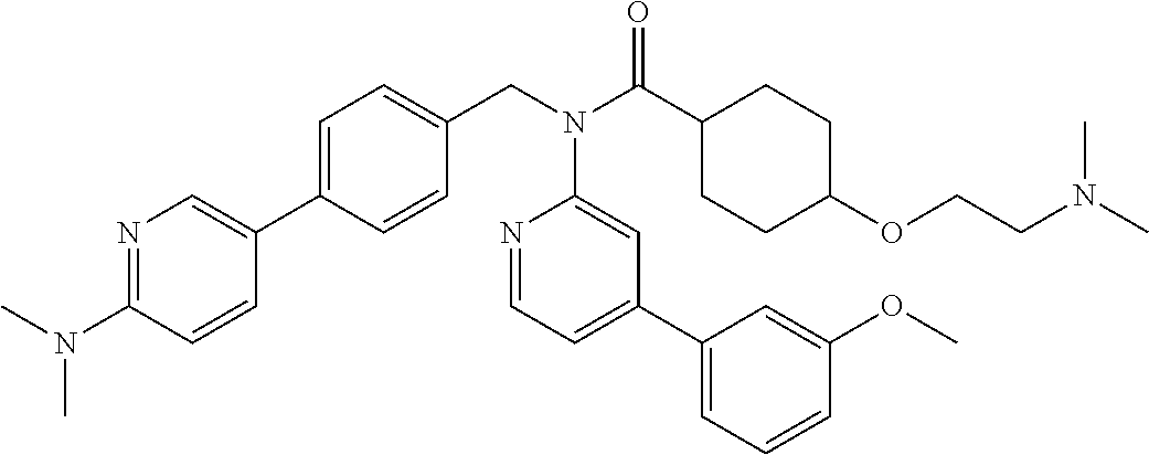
N1=C(N(C)C)C=CC(C2=CC=C(CN(C(C3CCC(OCCN(C)C)CC3)=O)C3=CC(C4=CC=CC(OC)=C4)=CC=N3)C=C2)=C1
